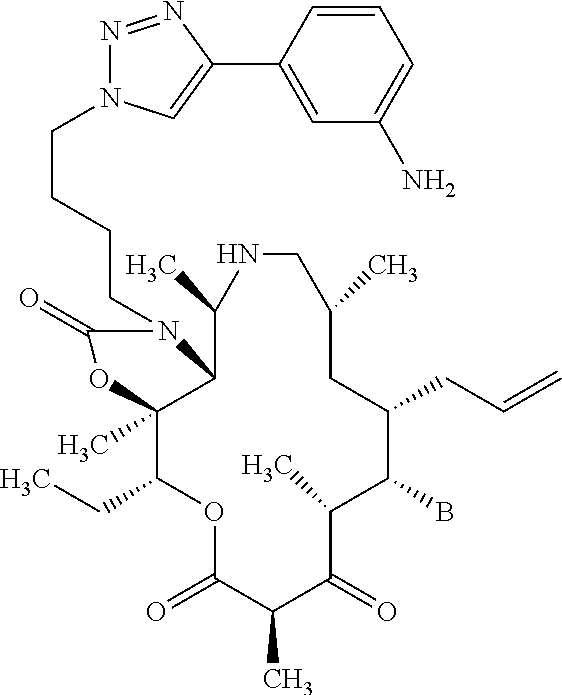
O1C(=O)C(C)C(=O)C(C)C(B)C(CC=C)CC(C)CNC(C)C2C(C)(C1CC)OC(=O)N2CCCCN1N=NC(C2=CC(N)=CC=C2)=C1
